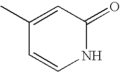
C1=CC(C)=CC(=O)N1
